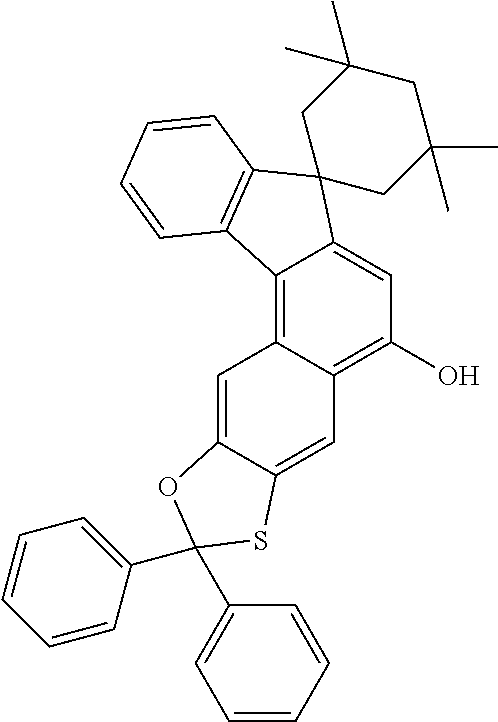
C1(O)=C2C(=C3C(=C1)C1(C4=C3C=CC=C4)CC(C)(C)CC(C)(C)C1)C=C1C(=C2)SC(C2=CC=CC=C2)(C2=CC=CC=C2)O1
